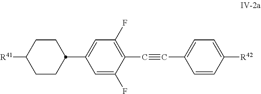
[R41]C1CCC(C2=CC(F)=C(C#CC3=CC=C([R42])C=C3)C(F)=C2)CC1
